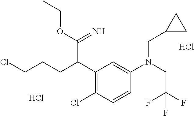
C(CCC(C1=C(Cl)C=CC(N(CC(F)(F)F)CC2CC2)=C1)C(OCC)=N)Cl.Cl.Cl
